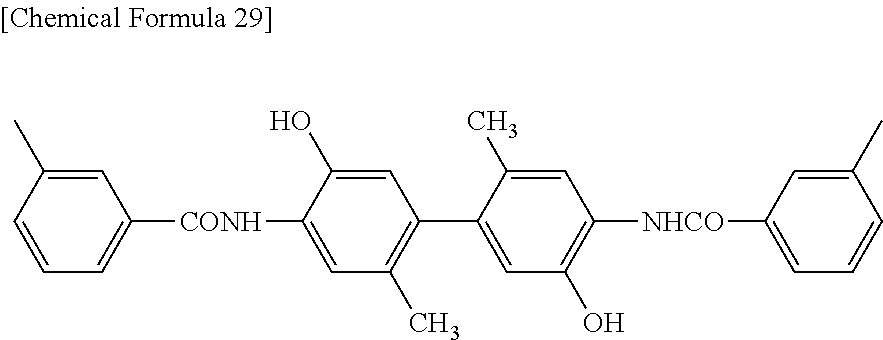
C1=CC(C)=CC([CONH]C2=CC(C)=C(C3=CC(O)=C([NHCO]C4=CC=CC(C)=C4)C=C3C)C=C2O)=C1
